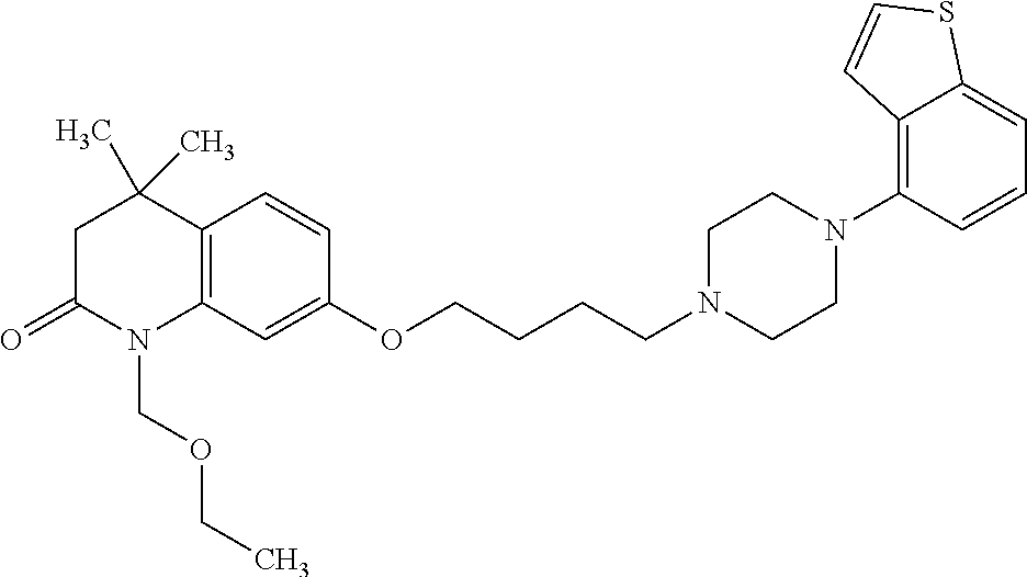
C12=C(C=C(OCCCCN3CCN(C4=C5C(=CC=C4)SC=C5)CC3)C=C1)N(COCC)C(=O)CC2(C)C
